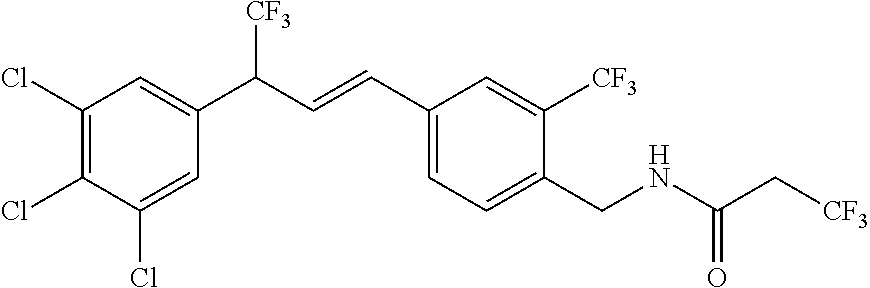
C1(Cl)=C(Cl)C(Cl)=CC(C(C=CC2=CC=C(CNC(=O)C[CF3])C([CF3])=C2)[CF3])=C1
